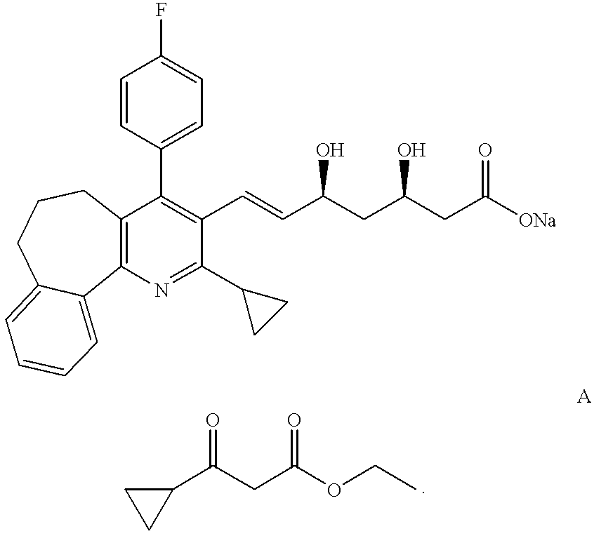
C1=CC(C2=C(C=CC(CC(CC([ONa])=O)O)O)C(C3CC3)=NC3=C2CCCC2=CC=CC=C32)=CC=C1F.C1(C(CC(OCC)=O)=O)CC1
